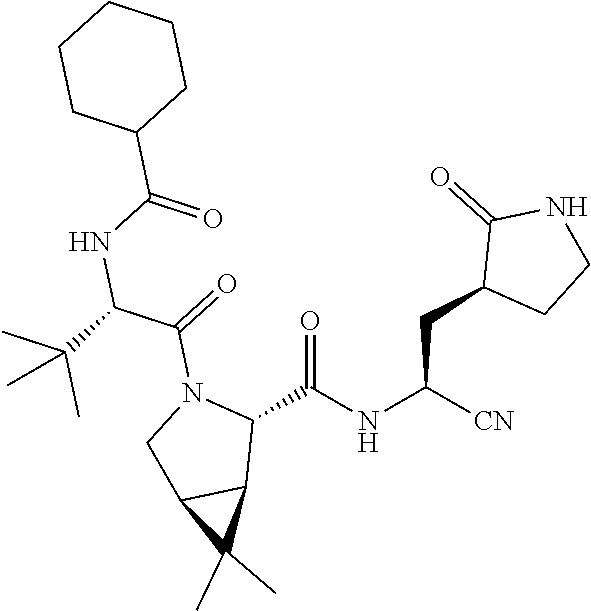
C1(C(NC([CN])CC2CCNC2=O)=O)N(C(=O)C(C(C)(C)C)NC(C2CCCCC2)=O)CC2C1C2(C)C
